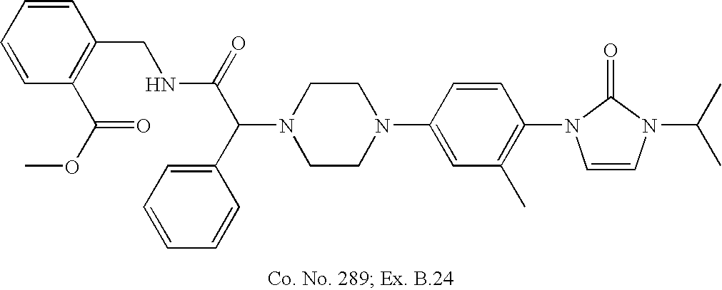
N1(C(C(=O)NCC2=C(C(OC)=O)C=CC=C2)C2=CC=CC=C2)CCN(C2=CC(C)=C(N3C=CN(C(C)C)C3=O)C=C2)CC1
